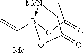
[MeN]12->B(C(=C)[Me])(OC(=O)C1)OC(=O)C2
